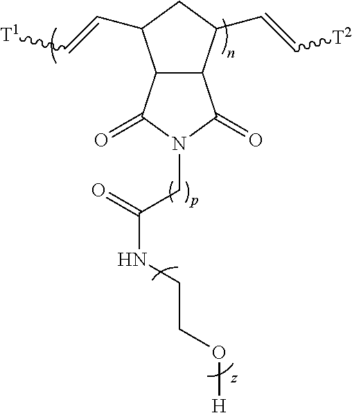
C12C(C(C=C[T2])CC1C=C[T1])C(=O)N(CC(NCCO[H])=O)C2=O
